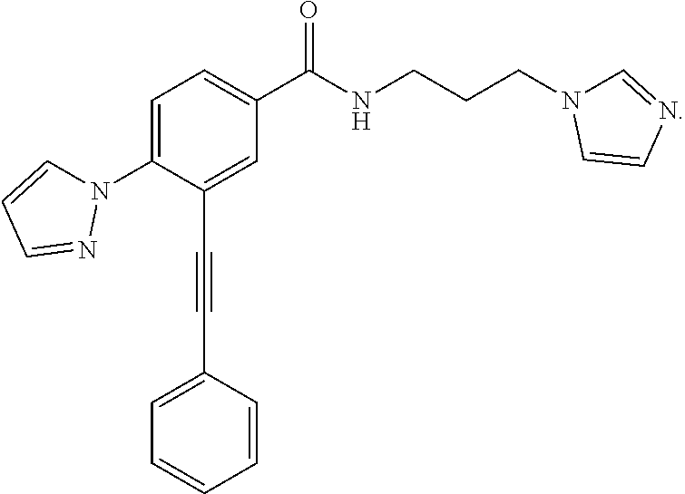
C1=C(N2C=CC=N2)C(C#CC2=CC=CC=C2)=CC(C(NCCCN2C=NC=C2)=O)=C1
